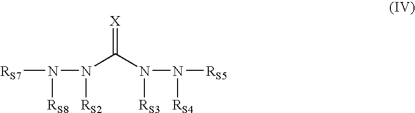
N(N(C(N(N([RS5])[RS4])[RS3])=[X])[RS2])([RS7])[RS8]
